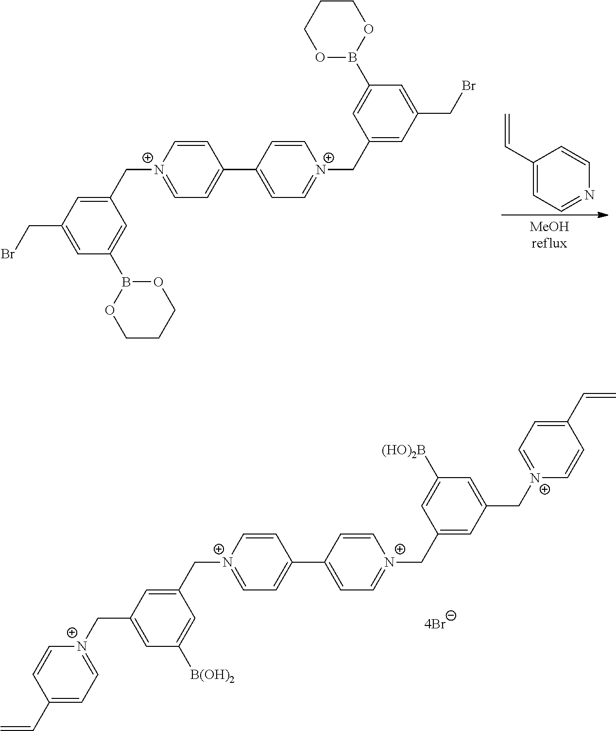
C1=C(CBr)C=C(C[N+]2=CC=C(C3=CC=[N+](CC4=CC(CBr)=CC(B5OCCCO5)=C4)C=C3)C=C2)C=C1B1OCCCO1.C1(C=C)=CC=NC=C1.C1(C=C)=CC=[N+](CC2=CC([B(OH)2])=CC(C[N+]3=CC=C(C4=CC=[N+](CC5=CC(C[N+]6=CC=C(C=C)C=C6)=CC([(HO)2B])=C5)C=C4)C=C3)=C2)C=C1
